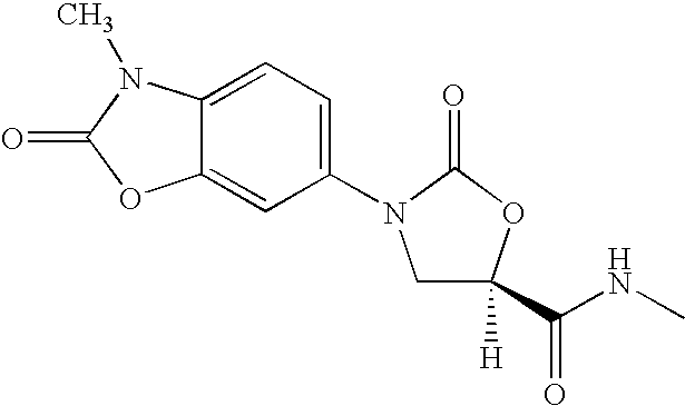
C12=CC=C(N3CC(C(NC)=O)([H])OC3=O)C=C1OC(=O)N2C
